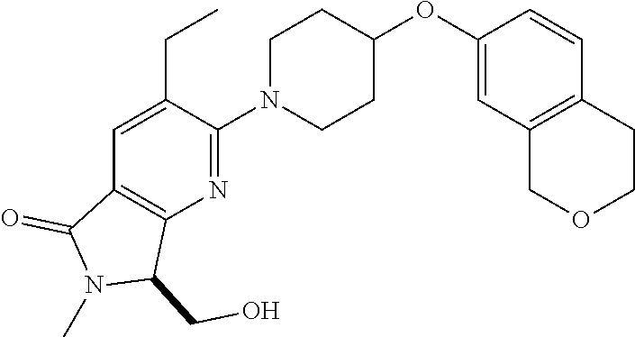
C1=C(CC)C(N2CCC(OC3=CC4=C(C=C3)CCOC4)CC2)=NC2=C1C(=O)N(C)C2CO
